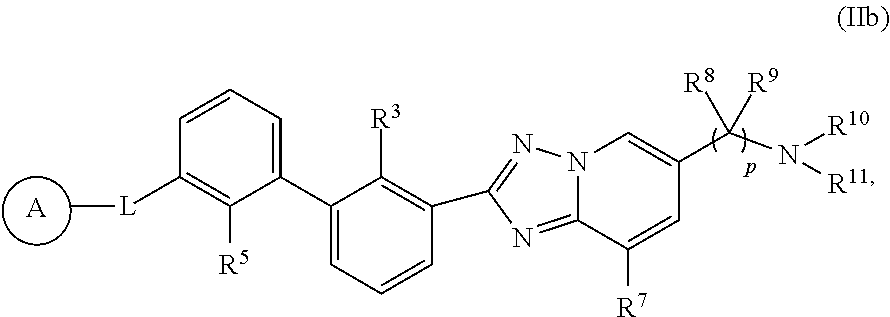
C1(C2=CC=CC([L]C)=C2[R5])=CC=CC(C2=NN3C(=N2)C([R7])=CC(C(N([R10])[R11])([R9])[R8])=C3)=C1[R3].[A]
